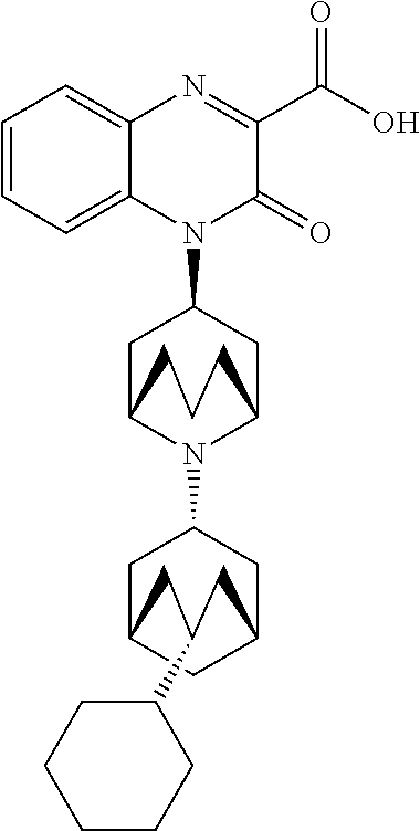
C1=CC=C2C(=C1)N=C(C(O)=O)C(=O)N2C1CC2N(C3CC4CC(C3)CC(C3CCCCC3)C4)C(C1)CCC2
